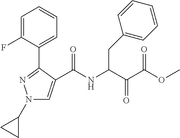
N1(C2CC2)C=C(C(NC(C(C(=O)OC)=O)CC2=CC=CC=C2)=O)C(C2=CC=CC=C2F)=N1
